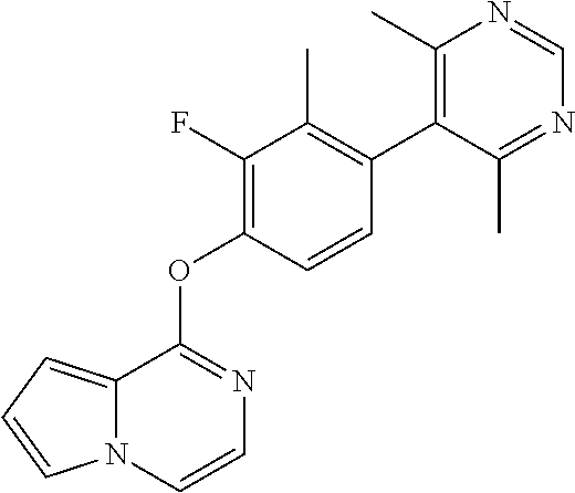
C12=CC=CN1C=CN=C2OC1=C(F)C(C)=C(C2=C(C)N=CN=C2C)C=C1
